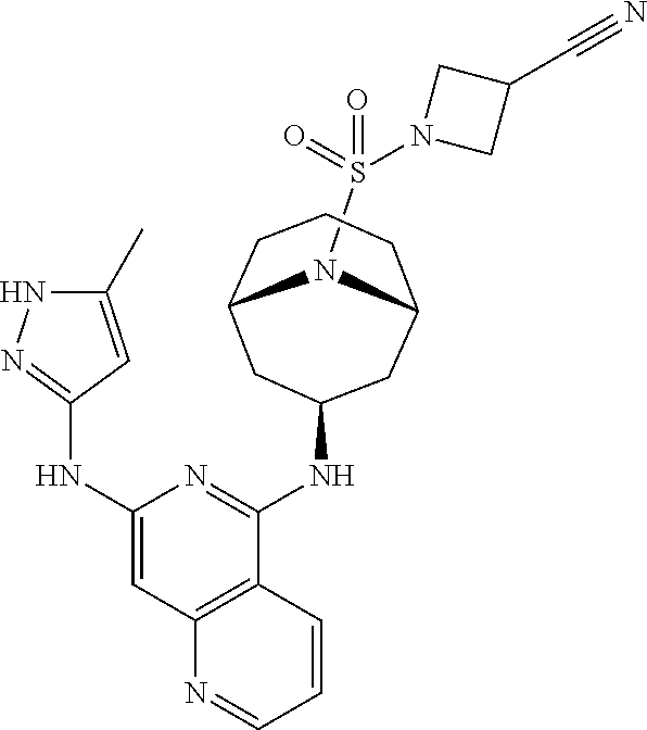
C1(C)=CC(NC2=CC3=C(C(NC4CC5CCCC(C4)N5S(=O)(=O)N4CC(C#N)C4)=N2)C=CC=N3)=NN1
